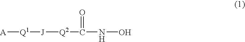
[A][Q1][J][Q2]C(NO)=O
